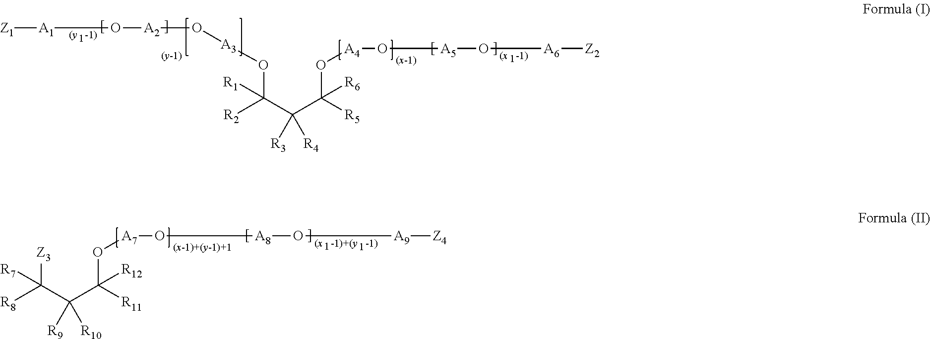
[Z1][A1]O[A2]O[A3]OC(C(C([R5])(O[A4]O[A5]O[A6][Z2])[R6])([R3])[R4])([R2])[R1].[Z3]C(C(C([R11])(O[A7]O[A8]O[A9][Z4])[R12])([R9])[R10])([R8])[R7]
